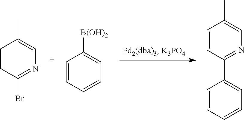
C1=CC=CC=C1[B(OH)2].BrC1=NC=C(C)C=C1.C1(C2=NC=C(C)C=C2)=CC=CC=C1
